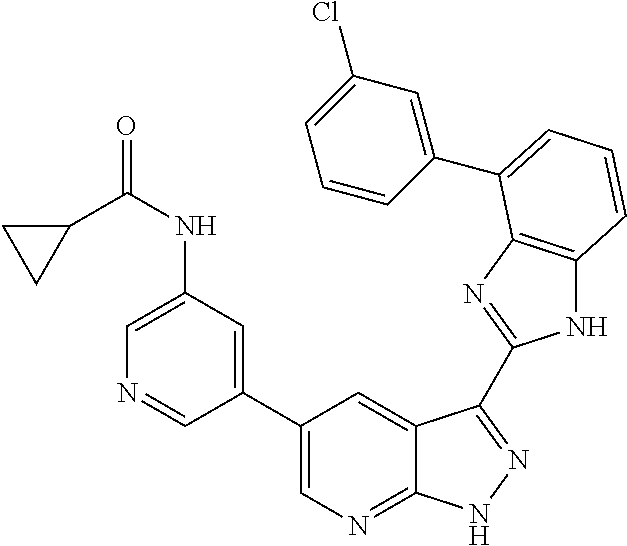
C1(C2=CN=C3C(=C2)C(C2=NC4=C(N2)C=CC=C4C2=CC(Cl)=CC=C2)=NN3)=CC(NC(C2CC2)=O)=CN=C1
